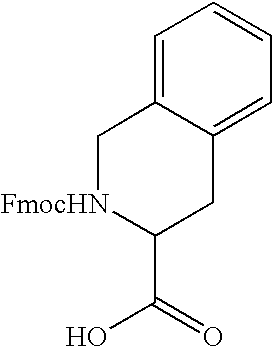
C1=C2C(=CC=C1)CC(C(=O)O)[FmocHN]C2
